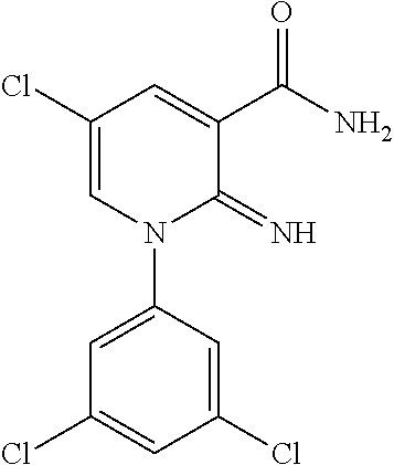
C1(Cl)=CN(C2=CC(Cl)=CC(Cl)=C2)C(=N)C(C(N)=O)=C1
